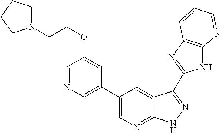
C1(C2=CN=CC(OCCN3CCCC3)=C2)=CN=C2C(=C1)C(C1=NC3=C(N1)N=CC=C3)=NN2
